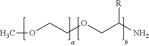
O(CCOCC(N)[R])C
